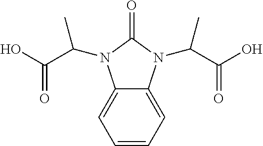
C1=CC=C2C(=C1)N(C(C(O)=O)C)C(=O)N2C(C(O)=O)C
